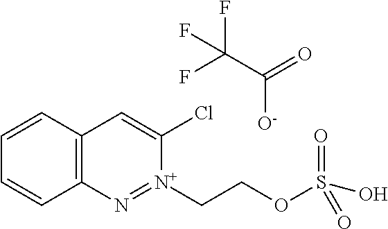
C12=C(C=CC=C1)C=C(Cl)[N+](CCOS(O)(=O)=O)=N2.C(C(=O)[O-])(F)(F)F
